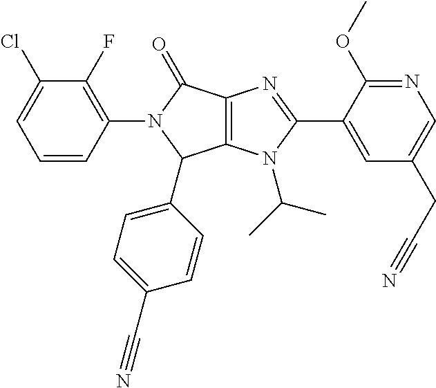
C12=C(N(C(C)C)C(C3=CC(CC#N)=CN=C3OC)=N1)C(C1=CC=C(C#N)C=C1)N(C1=C(F)C(Cl)=CC=C1)C2=O
